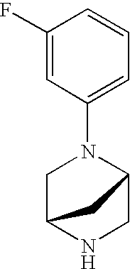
C1(F)=CC(N2C3CNC(C2)C3)=CC=C1
